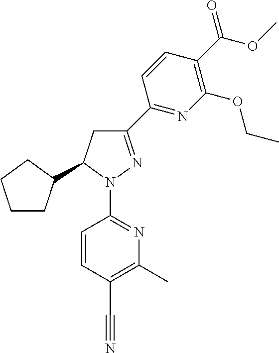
C1CC(C2CC(C3=NC(OCC)=C(C(=O)OC)C=C3)=NN2C2=NC(C)=C(C#N)C=C2)CC1
